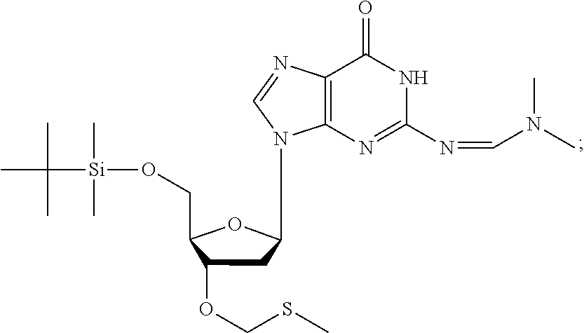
C1C(OCSC)C(CO[Si](C(C)(C)C)(C)C)OC1N1C2=C(N=C1)C(=O)NC(N=CN(C)C)=N2
